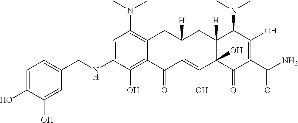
C1=C(NCC2=CC=C(O)C(O)=C2)C(O)=C2C(=C1N(C)C)CC1([H])C(=C(O)C3(O)C([H])(C1)C(N(C)C)C(O)=C(C(N)=O)C3=O)C2=O
